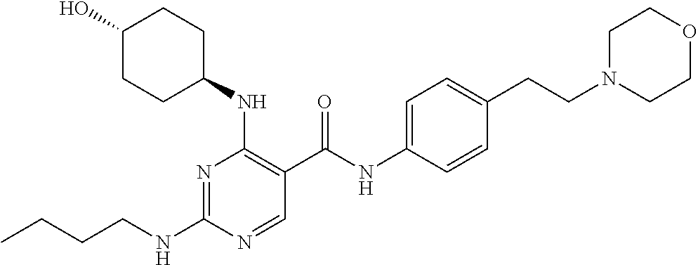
CCCCNC1=NC(NC2CCC(O)CC2)=C(C(NC2=CC=C(CCN3CCOCC3)C=C2)=O)C=N1
